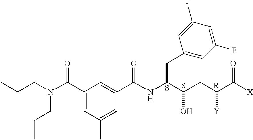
CCCN(C(C1=CC(C)=CC(C(NC(C(CC(C([X])=O)[Y])O)CC2=CC(F)=CC(F)=C2)=O)=C1)=O)CCC.S.S.[R]
